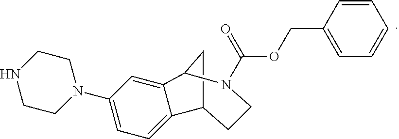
C1=C(COC(=O)N2CCC3C4=CC=C(N5CCNCC5)C=C4C2C3)C=CC=C1
